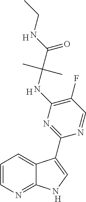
C1=CN=C2C(=C1)C(C1=NC(NC(C(NCC)=O)(C)C)=C(F)C=N1)=CN2.[H].[H].[H]
